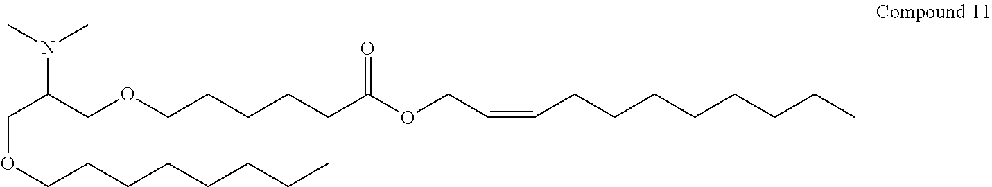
C(C(COCCCCCC(OCC=CCCCCCCCC)=O)N(C)C)OCCCCCCCC
